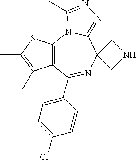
C12=C(N3C(=NN=C3C)C3(N=C1C1=CC=C(Cl)C=C1)CNC3)SC(C)=C2C
